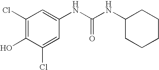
C1(Cl)=CC(NC(NC2CCCCC2)=O)=CC(Cl)=C1O
